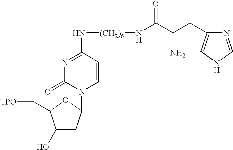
N1=C(N[(CH2)6]NC(C(CC2=CNC=N2)N)=O)C=CN(C2CC(O)C(C[TPO])O2)C1=O
